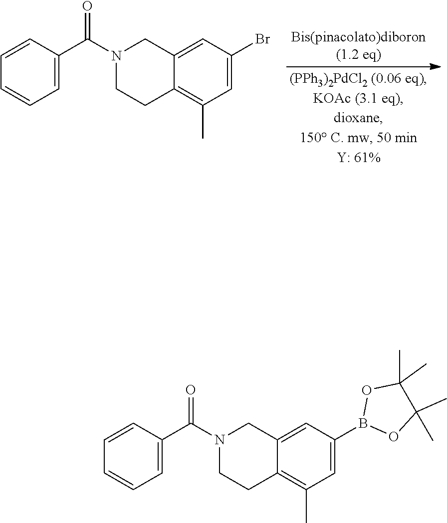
C12=C(C)C=C(Br)C=C1CN(C(C1=CC=CC=C1)=O)CC2.O1B(C2=CC(C)=C3C(=C2)CN(C(C2=CC=CC=C2)=O)CC3)OC(C)(C)C1(C)C
